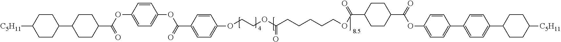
[C5H11]C1CCC(C2CCC(C(OC3=CC=C(OC(C4=CC=C(OCCOC(CCCCCOC(C5CCC(C(=O)OC6=CC=C(C7=CC=C(C8CCC([C5H11])CC8)C=C7)C=C6)CC5)=O)=O)C=C4)=O)C=C3)=O)CC2)CC1
